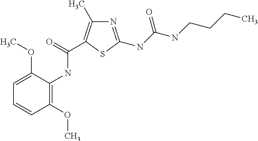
C1=C(OC)C(NC(=O)C2=C(C)N=C(NC(NCCCC)=O)S2)=C(OC)C=C1
